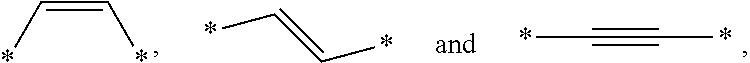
C(=C*)*.*C=C*.*C#C*
